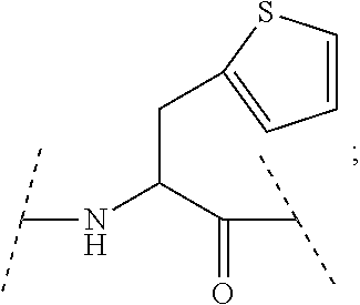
C(NC(C(=O)C(C)C)CC1=CC=CS1)(C)C
